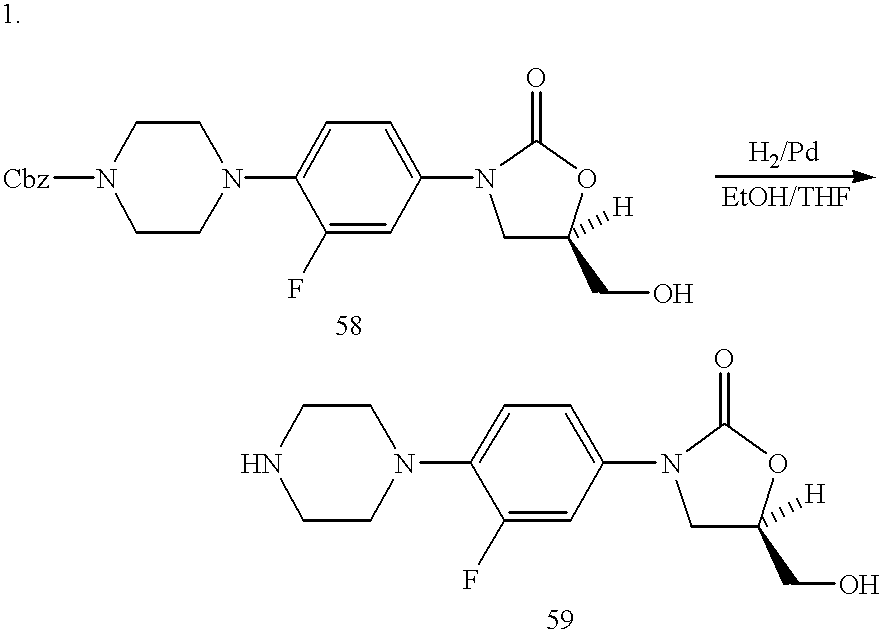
[Cbz]N1CCN(C2=CC=C(N3CC([H])(CO)OC3=O)C=C2F)CC1.N1CCN(C2=CC=C(N3CC([H])(CO)OC3=O)C=C2F)CC1
